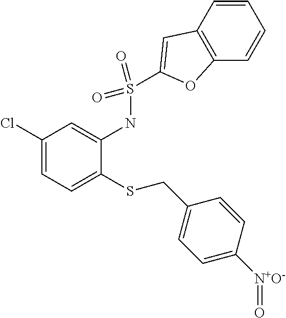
C1(Cl)=CC=C(SCC2=CC=C([N+O-]=O)C=C2)C(NS(C2=CC3=C(C=CC=C3)O2)(=O)=O)=C1
